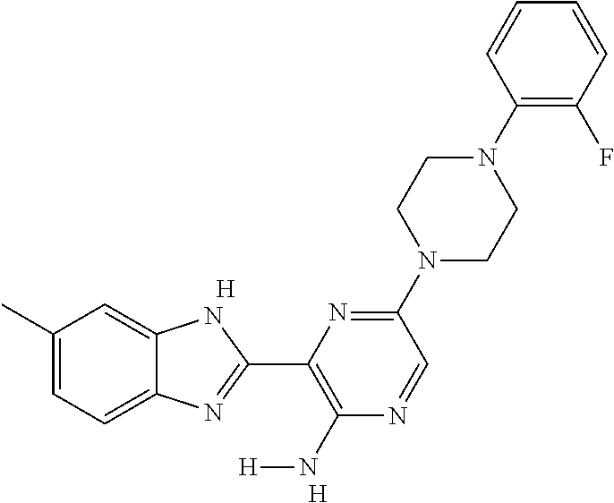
C1(C)=CC=C2C(=C1)NC(C1=C(N[H])N=CC(N3CCN(C4=C(F)C=CC=C4)CC3)=N1)=N2.[H].[H]
